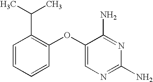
C1=CC=CC(OC2=CN=C(N)N=C2N)=C1C(C)C
